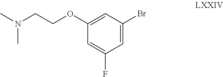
C1=C(Br)C=C(OCCN(C)C)C=C1F
